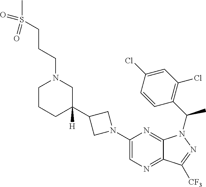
C1(N2CC(C3([H])CCCN(CCCS(C)(=O)=O)C3)C2)=CN=C2C(=N1)N(C(C1=C(Cl)C=C(Cl)C=C1)C)N=C2[CF3]
